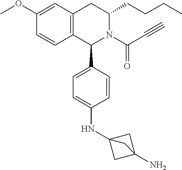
C12=C(CC(CCCC)N(C(C#C)=O)C1C1=CC=C(NC34CC(N)(C3)C4)C=C1)C=C(OC)C=C2
